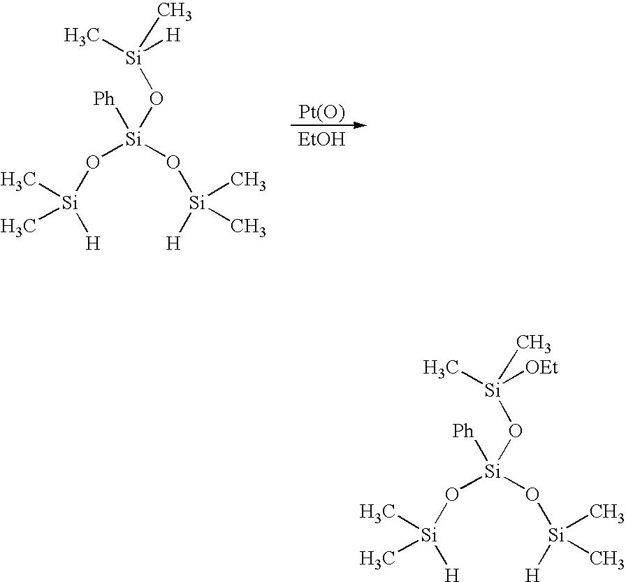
[Pt(O)].[EtOH].[Si]([H])(O[Si](O[Si]([H])(C)C)([Ph])O[Si](C)(C)[H])(C)C.[Si]([H])(O[Si](O[Si]([H])(C)C)([Ph])O[Si](C)(C)[OEt])(C)C
